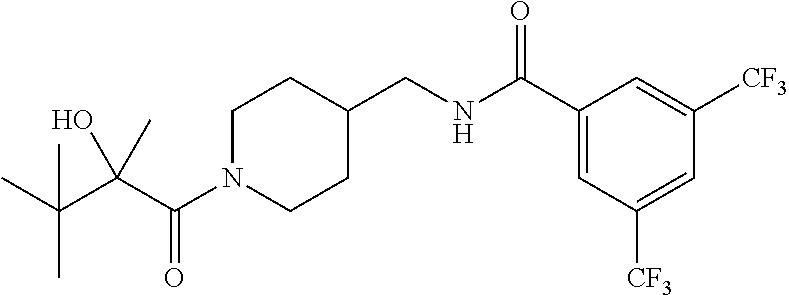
C(N1CCC(CNC(C2=CC([CF3])=CC([CF3])=C2)=O)CC1)(C(C(C)(C)C)(O)C)=O
